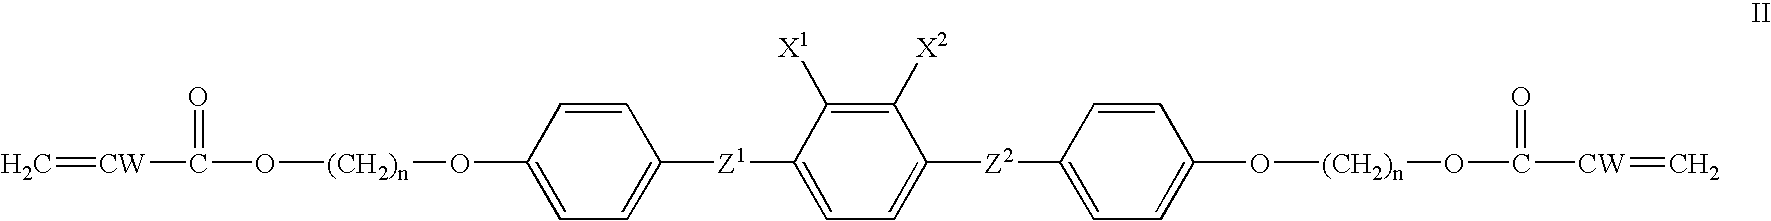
C=[CW]C(O[(CH2)n]OC1=CC=C([Z1]C2=CC=C([Z2]C3=CC=C(O[(CH2)n]OC([CW]=C)=O)C=C3)C([X2])=C2[X1])C=C1)=O
